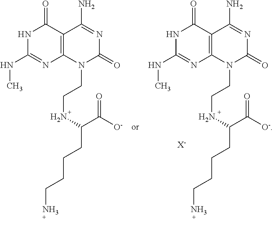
N1(CCNC(CCCCN)C(=O)[O-])C(=O)N=C(N)C2=C1N=C(NC)NC2=O.N1(CCNC(CCCCN)C(=O)[O-])C(=O)N=C(N)C2=C1N=C(NC)NC2=O.[X-]
